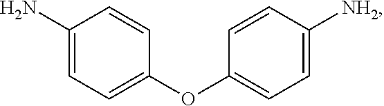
C1=CC([NH2])=CC=C1OC1=CC=C(N)C=C1
